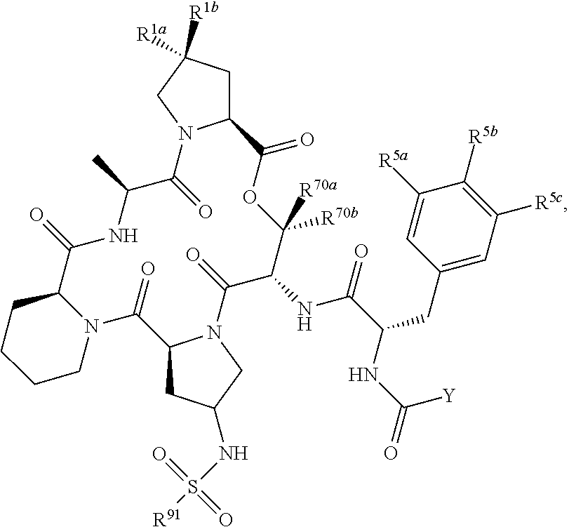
C12CC([R1a])([R1b])CN1C(=O)C(C)NC(=O)C1N(C(=O)C3CC(NS([R91])(=O)=O)CN3C(=O)C(NC(=O)C(CC3=CC([R5c])=C([R5b])C([R5a])=C3)NC([Y])=O)C([R70b])([R70a])OC2=O)CCCC1
